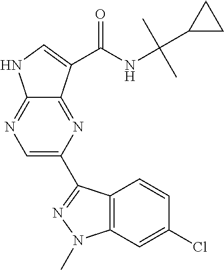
C1=C(C2=NN(C)C3=C2C=CC(Cl)=C3)N=C2C(=N1)NC=C2C(NC(C1CC1)(C)C)=O
